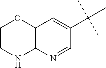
C12=C(N=CC(C(C)(C)C)=C1)NCCO2
